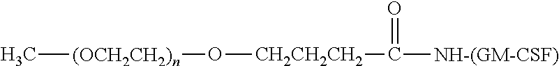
C[(OCH2CH2)n]O[CH2CH2CH2]C([NH-(GM-CSF)])=O
